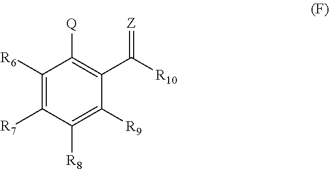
C1([R6])=C([R7])C([R8])=C([R9])C(C(=[Z])[R10])=C1[Q]
